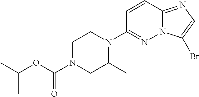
C1=CC2=NC=C(Br)N2N=C1N1CCN(C(OC(C)C)=O)CC1C
